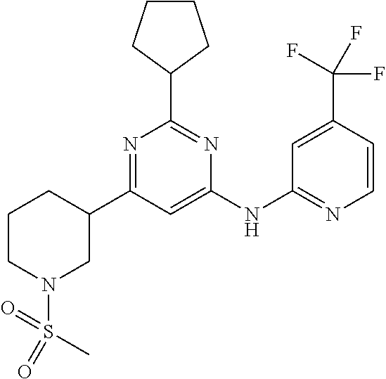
C1(NC2=NC=CC(C(F)(F)F)=C2)=CC(C2CCCN(S(=O)(C)=O)C2)=NC(C2CCCC2)=N1
